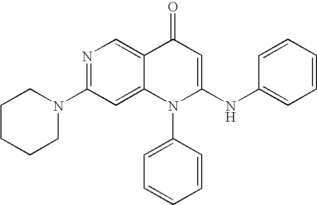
C1CCCN(C2=NC=C3C(=C2)N(C2=CC=CC=C2)C(NC2=CC=CC=C2)=CC3=O)C1
